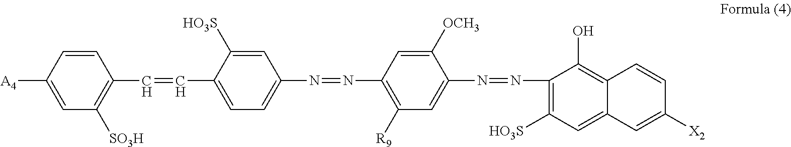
[A4]C1=CC([SO3H])=C(C=CC2=CC=C(N=NC3=C([R9])C=C(N=NC4=C([HO3S])C=C5C(=C4O)C=CC([X2])=C5)C([OCH3])=C3)C=C2[HO3S])C=C1
